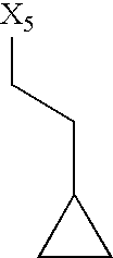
C1CC1CC[X5]
